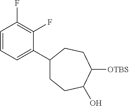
C1=CC=C(C2CCC(O)C([OTBS])CC2)C(F)=C1F
